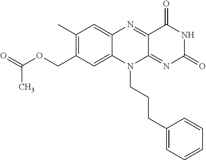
C1(C)=C(COC(=O)C)C=C2C(=C1)N=C1C(=NC(=O)NC1=O)N2CCCC1=CC=CC=C1
